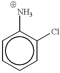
c1c(N)c(Cl)ccc1
